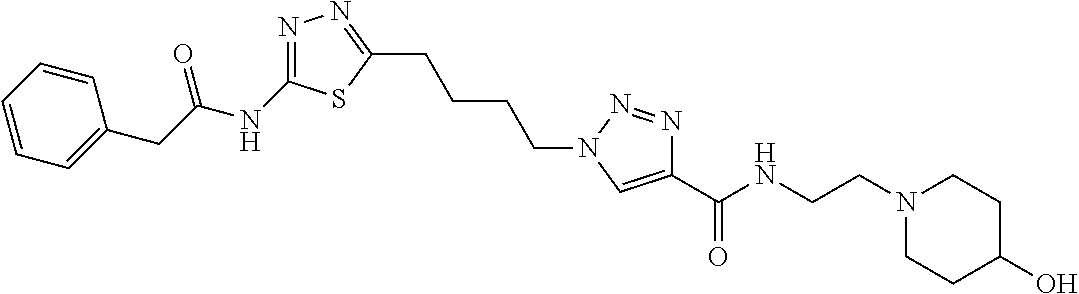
C1=CC=CC=C1CC(NC1=NN=C(CCCCN2C=C(C(NCCN3CCC(O)CC3)=O)N=N2)S1)=O
